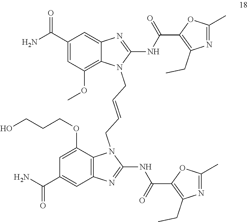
C1(NC(C2=C(CC)N=C(C)O2)=O)=NC2=C(N1CC=CCN1C(NC(=O)C3=C(CC)N=C(C)O3)=NC3=CC(C(N)=O)=CC(OC)=C13)C(OCCCO)=CC(C(=O)N)=C2
